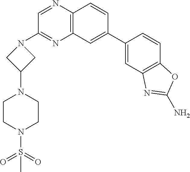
C12=C(C=CC(C3=CC4=C(C=C3)OC(N)=N4)=C1)N=CC(N1CC(N3CCN(S(=O)(=O)C)CC3)C1)=N2
